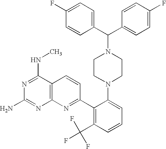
C12=C(C(NC)=NC(N)=N1)C=CC(C1=C(C(F)(F)F)C=CC=C1N1CCN(C(C3=CC=C(F)C=C3)C3=CC=C(F)C=C3)CC1)=N2
